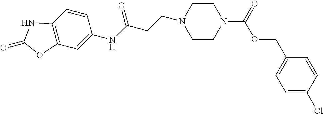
C1CN(C(=O)OCC2=CC=C(Cl)C=C2)CCN1CCC(NC1=CC2=C(C=C1)NC(=O)O2)=O
